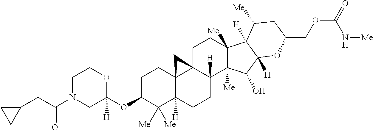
C1C(OC2([H])OCCN(C(CC3CC3)=O)C2)C([Me])([Me])C2([H])C3(C1)C1(C([H])(CC2)C2([Me])C([Me])(CC1)C1([H])C([H])(C2O)OC(COC(=O)N[Me])CC1[Me])C3
